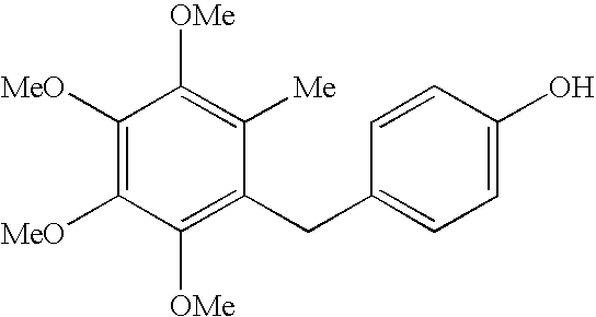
C1([MeO])=C([MeO])C([OMe])=C(CC2=CC=C(O)C=C2)C([Me])=C1[OMe]
